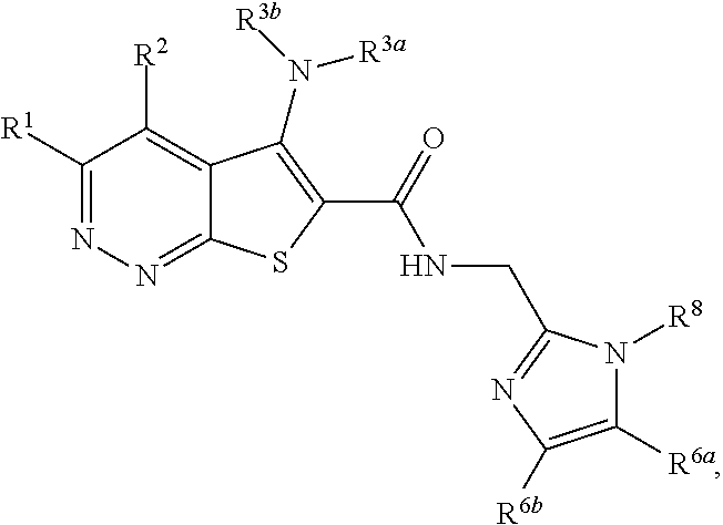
C1([R1])=NN=C2C(=C1[R2])C(N([R3b])[R3a])=C(C(=O)NCC1=NC([R6b])=C([R6a])N1[R8])S2
